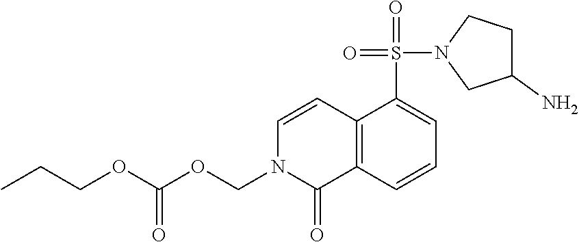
C12=C(C=CC=C1S(=O)(N1CC(N)CC1)=O)C(=O)N(COC(OCCC)=O)C=C2
